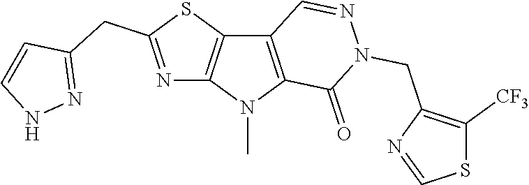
C12=C(N(C)C3=C1C=NN(CC1=C([CF3])SC=N1)C3=O)N=C(CC1=NNC=C1)S2
